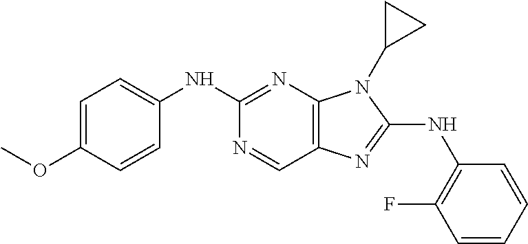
C1(NC2=CC=C(OC)C=C2)=NC2=C(C=N1)N=C(NC1=C(F)C=CC=C1)N2C1CC1
